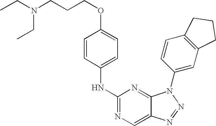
N(C1=NC=C2C(=N1)N(C1=CC3=C(C=C1)CCC3)N=N2)C1=CC=C(OCCCN(CC)CC)C=C1
